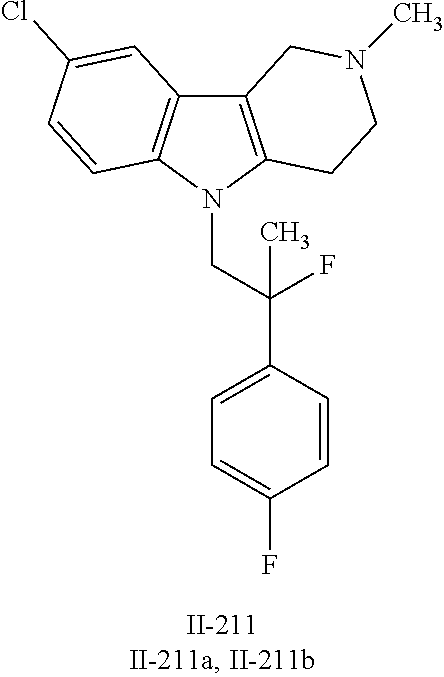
C12=C(N(CC(C3=CC=C(F)C=C3)(F)C)C3=C1C=C(Cl)C=C3)CCN(C)C2
